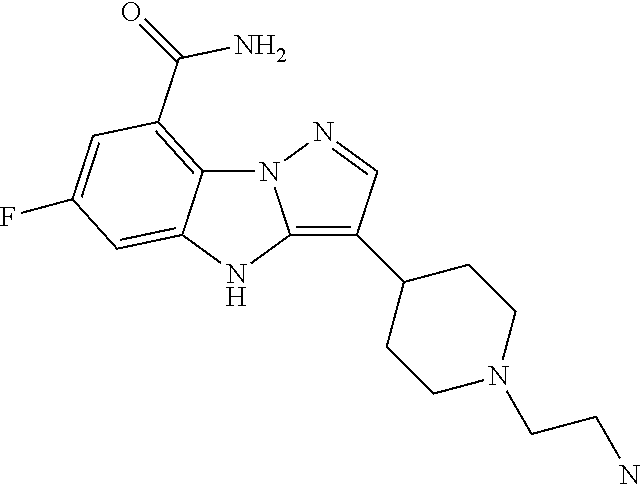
N12C3=C(C(N)=O)C=C(F)C=C3NC1=C(C1CCN(CCN)CC1)C=N2
